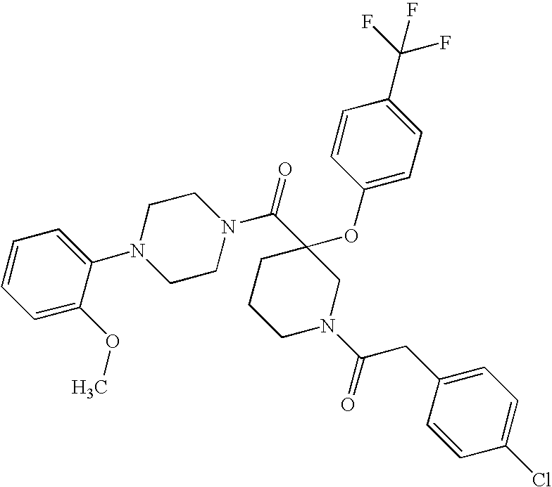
N1(C(=O)C2(OC3=CC=C(C(F)(F)F)C=C3)CCCN(C(=O)CC3=CC=C(Cl)C=C3)C2)CCN(C2=CC=CC=C2OC)CC1
